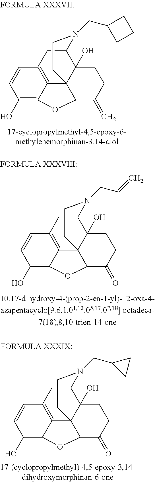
C1(O)=C2C3=C(C=C1)CC1C4(O)C3(C(C(=C)CC4)O2)CCN1CC1CCC1.C1(O)=C2C3=C(C=C1)CC1C4(O)C3(C(C(=O)CC4)O2)CCN1CC=C.C1(O)=C2C3=C(C=C1)CC1C4(O)C3(C(C(=O)CC4)O2)CCN1CC1CC1
